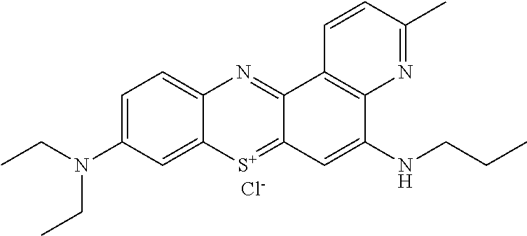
C1=C(N(CC)CC)C=C2C(=C1)N=C1C(=[S+]2)C=C(NCCC)C2=C1C=CC(C)=N2.[Cl-]
